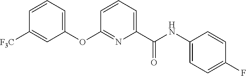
C1(OC2=NC(C(NC3=CC=C(F)C=C3)=O)=CC=C2)=CC=CC([F3C])=C1
